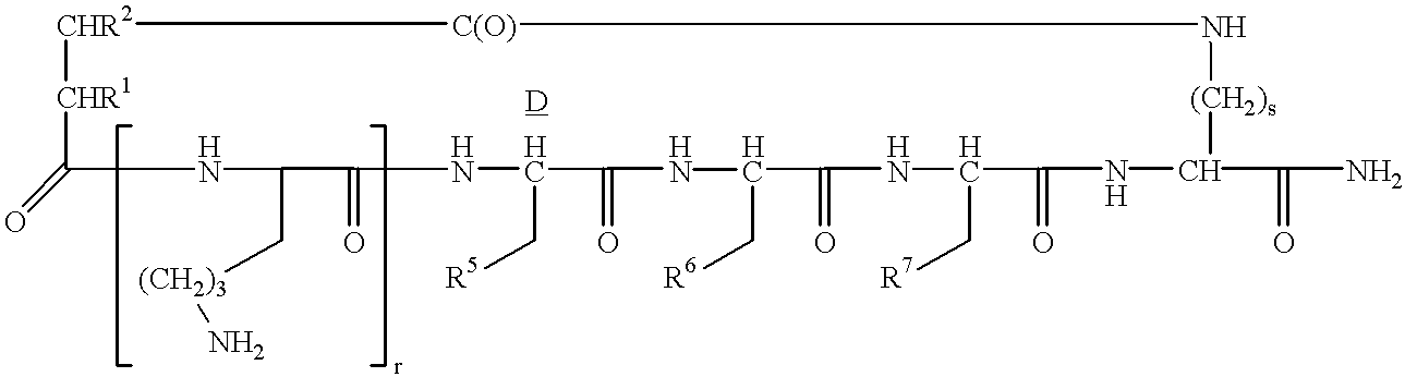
[CHR2]1[C(O)]N[(CH2)s]C(C(=O)N)NC(=O)C(C[R7])NC(=O)C(C[R6])NC(=O)C(C[R5])NC(=O)C(C[(CH2)3]N)NC(=O)[CHR1]1
